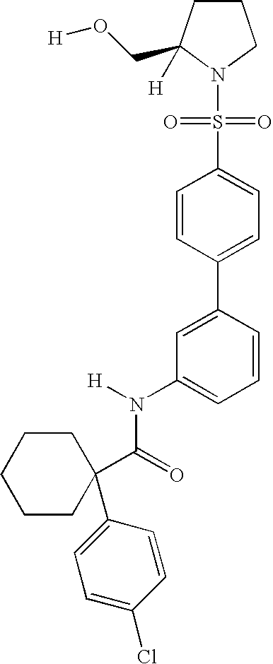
C1CC(CO[H])([H])N(S(C2=CC=C(C3=CC(N(C(C4(C5=CC=C(Cl)C=C5)CCCCC4)=O)[H])=CC=C3)C=C2)(=O)=O)C1
